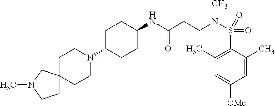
C1=C(C)C(S(N(C)CCC(=O)NC2CCC(N3CCC4(CC3)CCN(C)C4)CC2)(=O)=O)=C(C)C=C1[OMe]
